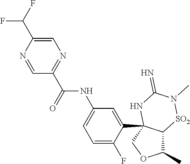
C1(C)C2C(C3=CC(NC(C4=NC=C(C(F)F)N=C4)=O)=CC=C3F)(CO1)NC(=N)N(C)[SO2]2
